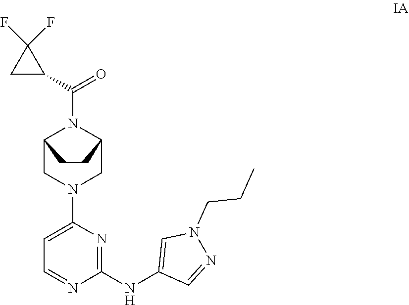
C12CN(C3=CC=NC(NC4=CN(CCC)N=C4)=N3)CC(N1C(C1C(F)(F)C1)=O)CC2
